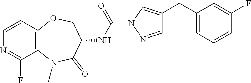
C1=CC2=C(C(F)=N1)N(C)C(=O)C(NC(=O)N1N=CC(CC3=CC=CC(F)=C3)=C1)CO2
